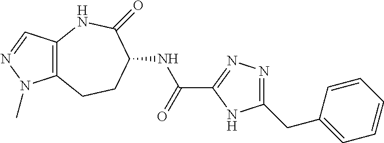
C12=C(NC(=O)C(NC(C3=NN=C(CC4=CC=CC=C4)N3)=O)CC1)C=NN2C
